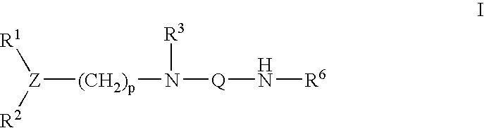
[Z]([R1])([R2])[(CH2)p]N([Q]N[R6])[R3]
